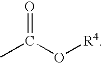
CC(O[R4])=O
